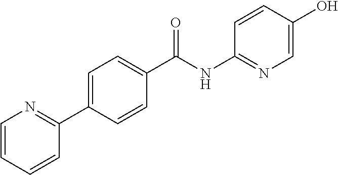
C1(C(NC2=NC=C(O)C=C2)=O)=CC=C(C2=NC=CC=C2)C=C1
